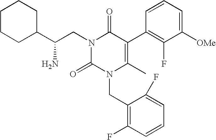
N1(CC(C2CCCCC2)N)C(=O)N(CC2=C(F)C=CC=C2F)C(C)=C(C2=C(F)C([OMe])=CC=C2)C1=O
